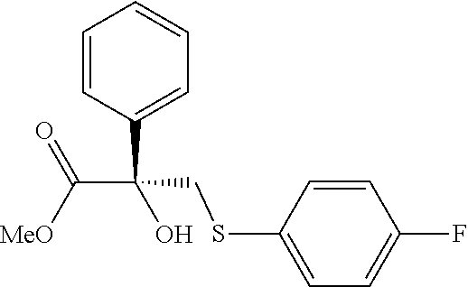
C(C(=O)[MeO])(C1=CC=CC=C1)(CSC1=CC=C(F)C=C1)O
